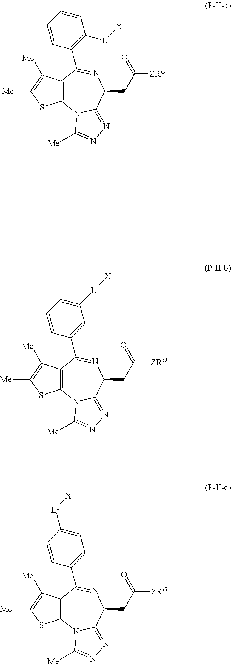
C12=C(C([Me])=C([Me])S1)C(C1=C([L1][X])C=CC=C1)=NC(CC([ZRO])=O)C1=NN=C([Me])N21.C12=C(C([Me])=C([Me])S1)C(C1=CC([L1][X])=CC=C1)=NC(CC([ZRO])=O)C1=NN=C([Me])N21.C12=C(C([Me])=C([Me])S1)C(C1=CC=C([L1][X])C=C1)=NC(CC([ZRO])=O)C1=NN=C([Me])N21
